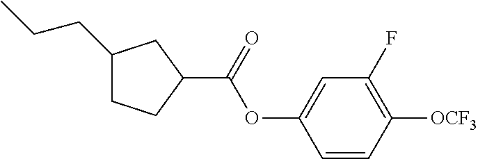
C1(CCC)CCC(C(OC2=CC(F)=C([OCF3])C=C2)=O)C1
